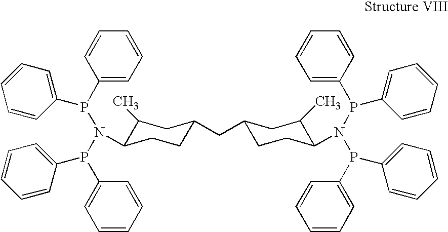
C1=CC=CC(P(C2=CC=CC=C2)N(C2C(C)CC(CC3CCC(N(P(C4=CC=CC=C4)C4=CC=CC=C4)P(C4=CC=CC=C4)C4=CC=CC=C4)C(C)C3)CC2)P(C2=CC=CC=C2)C2=CC=CC=C2)=C1
